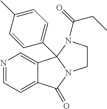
C1=NC=C2C(=C1)C(=O)N1CCN(C(CC)=O)C21C1=CC=C(C)C=C1
